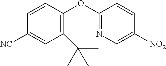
C1(C(C)(C)C)=C(OC2=NC=C([NO2])C=C2)C=CC([NC])=C1
